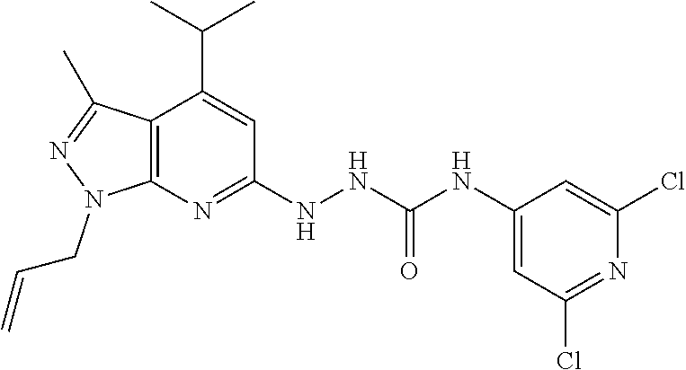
C12=C(N=C(NNC(NC3=CC(Cl)=NC(Cl)=C3)=O)C=C1C(C)C)N(CC=C)N=C2C
